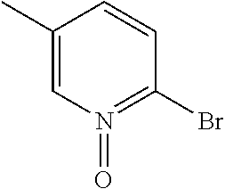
C1(C)=CN(=O)=C(Br)C=C1
